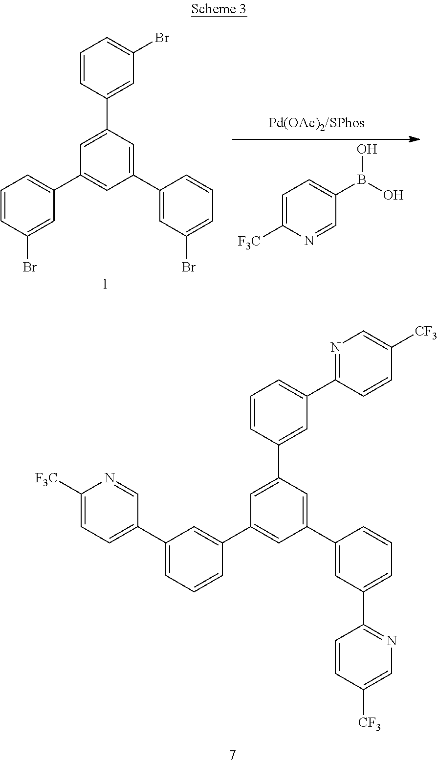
C1=CC(Br)=CC(C2=CC(C3=CC(Br)=CC=C3)=CC(C3=CC(Br)=CC=C3)=C2)=C1.C1=C([F3C])N=CC(B(O)O)=C1.C1(C2=CC=C([F3C])N=C2)=CC=CC(C2=CC(C3=CC(C4=NC=C([CF3])C=C4)=CC=C3)=CC(C3=CC(C4=NC=C([CF3])C=C4)=CC=C3)=C2)=C1
